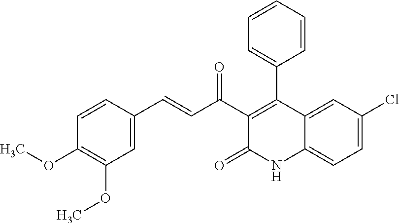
C1=C2C(=CC=C1Cl)NC(=O)C(C(C=CC1=CC(OC)=C(OC)C=C1)=O)=C2C1=CC=CC=C1
